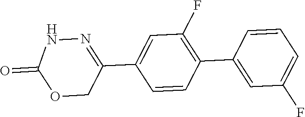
N1=C(C2=CC(F)=C(C3=CC(F)=CC=C3)C=C2)COC(=O)N1
